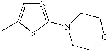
O1CCN(C2=NC=C(C)S2)CC1
